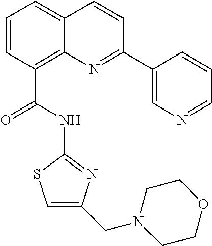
C1=CC(C(NC2=NC(CN3CCOCC3)=CS2)=O)=C2C(=C1)C=CC(C1=CN=CC=C1)=N2
